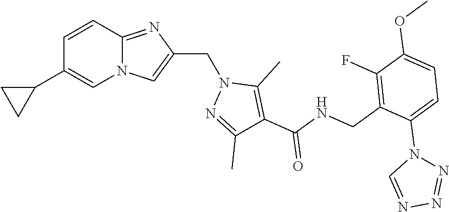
N12C(=NC(CN3N=C(C)C(C(NCC4=C(F)C(OC)=CC=C4N4C=NN=N4)=O)=C3C)=C1)C=CC(C1CC1)=C2
